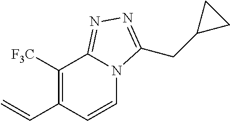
C=CC1=C([F3C])C2=NN=C(CC3CC3)N2C=C1
